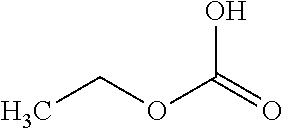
CCOC(=O)O
